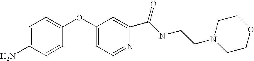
C1=C(N)C=CC(OC2=CC=NC(C(NCCN3CCOCC3)=O)=C2)=C1
